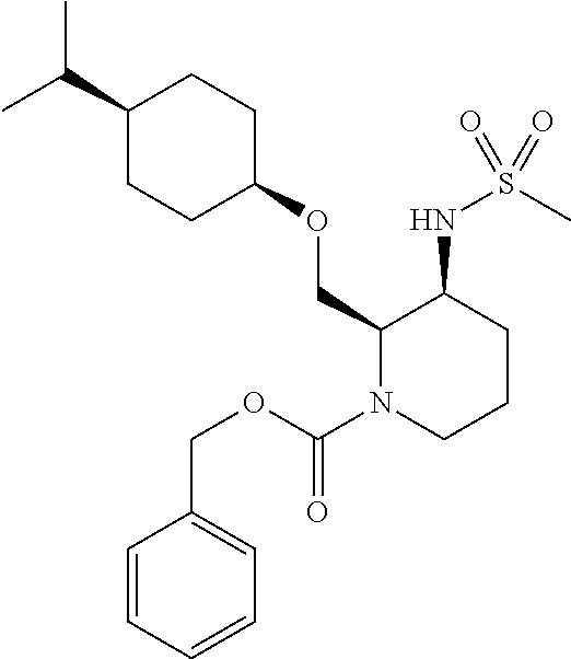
C(C)(C)C1CCC(OCC2N(C(OCC3=CC=CC=C3)=O)CCCC2NS(C)(=O)=O)CC1
